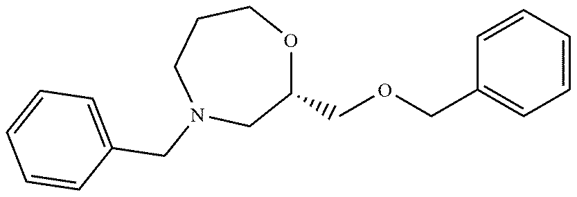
O1C(COCC2=CC=CC=C2)CN(CC2=CC=CC=C2)CCC1
